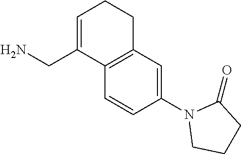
C1(N2CCCC2=O)=CC2=C(C=C1)C(CN)=CCC2
